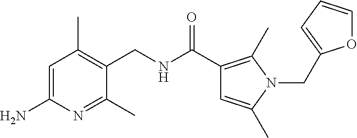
C1=C(N)N=C(C)C(CNC(=O)C2=C(C)N(CC3=CC=CO3)C(C)=C2)=C1C
